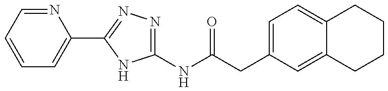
C1(NC(CC2=CC=C3C(=C2)CCCC3)=O)=NN=C(C2=CC=CC=N2)N1
